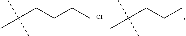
C(CCCC)(C)(C)C.C(CCC)(C)(C)C
